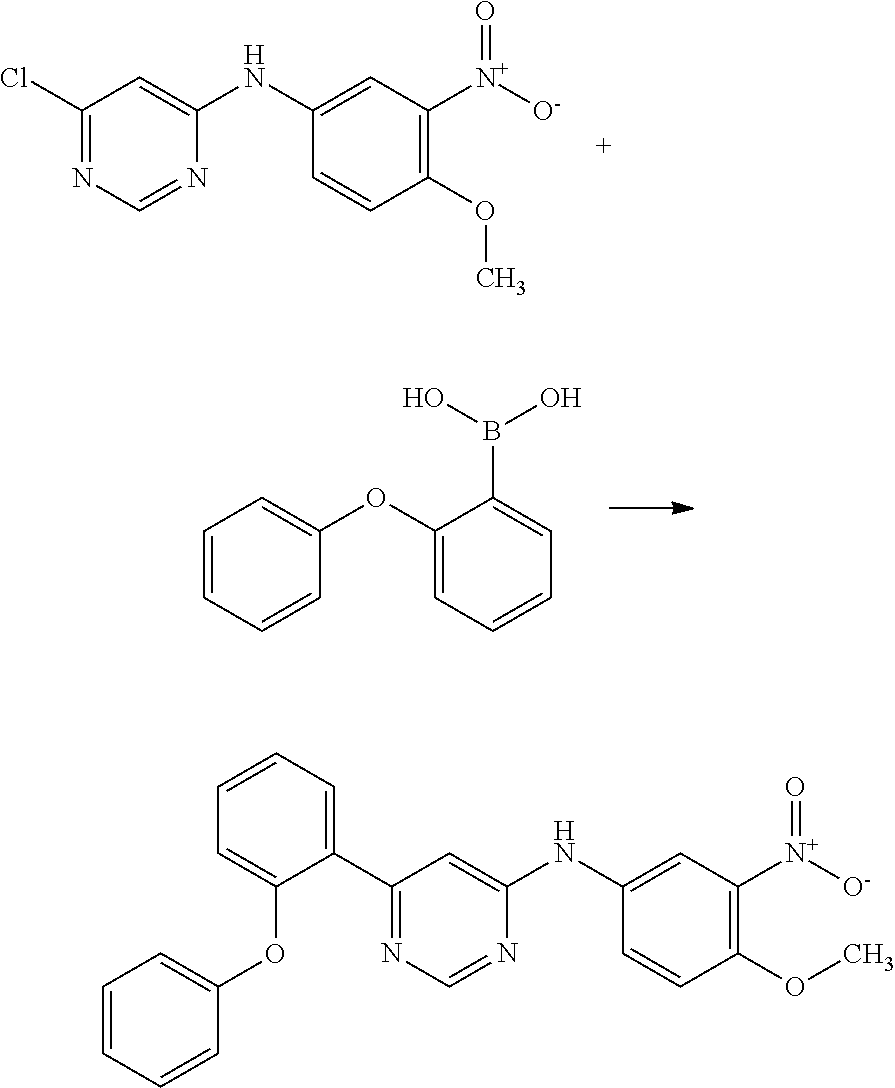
C1(Cl)=NC=NC(NC2=CC([N+]([O-])=O)=C(OC)C=C2)=C1.C1=CC=CC(OC2=CC=CC=C2B(O)O)=C1.C1(C2=NC=NC(NC3=CC([N+]([O-])=O)=C(OC)C=C3)=C2)=CC=CC=C1OC1=CC=CC=C1
